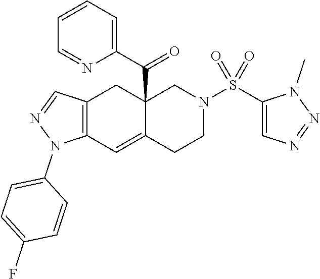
C12=C(C=C3C(C(C4=CC=CC=N4)=O)(C1)CN(S(C1=CN=NN1C)(=O)=O)CC3)N(C1=CC=C(F)C=C1)N=C2
